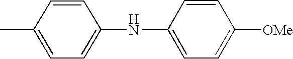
CC1=CC=C(NC2=CC=C([OMe])C=C2)C=C1
